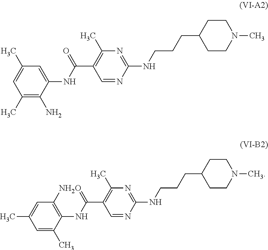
C1(C)=C(N)C(NC(C2=C(C)N=C(NCCCC3CCN(C)CC3)N=C2)=O)=CC(C)=C1.C1=C(C)C(NC(C2=C(C)N=C(NCCCC3CCN(C)CC3)N=C2)=O)=C(N)C=C1C
